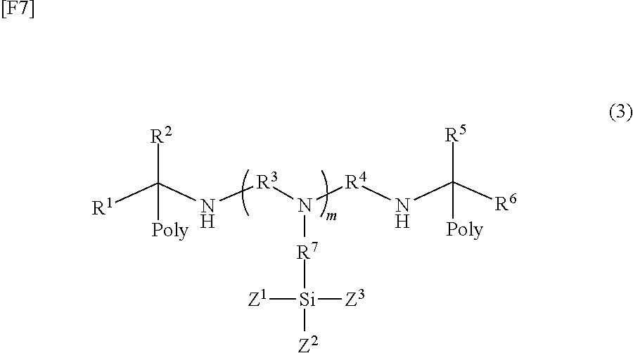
[R1]C(N[R3]N([R4]NC([R6])([R5])[Poly])[R7][Si]([Z1])([Z3])[Z2])([R2])[Poly].[[F7]]
